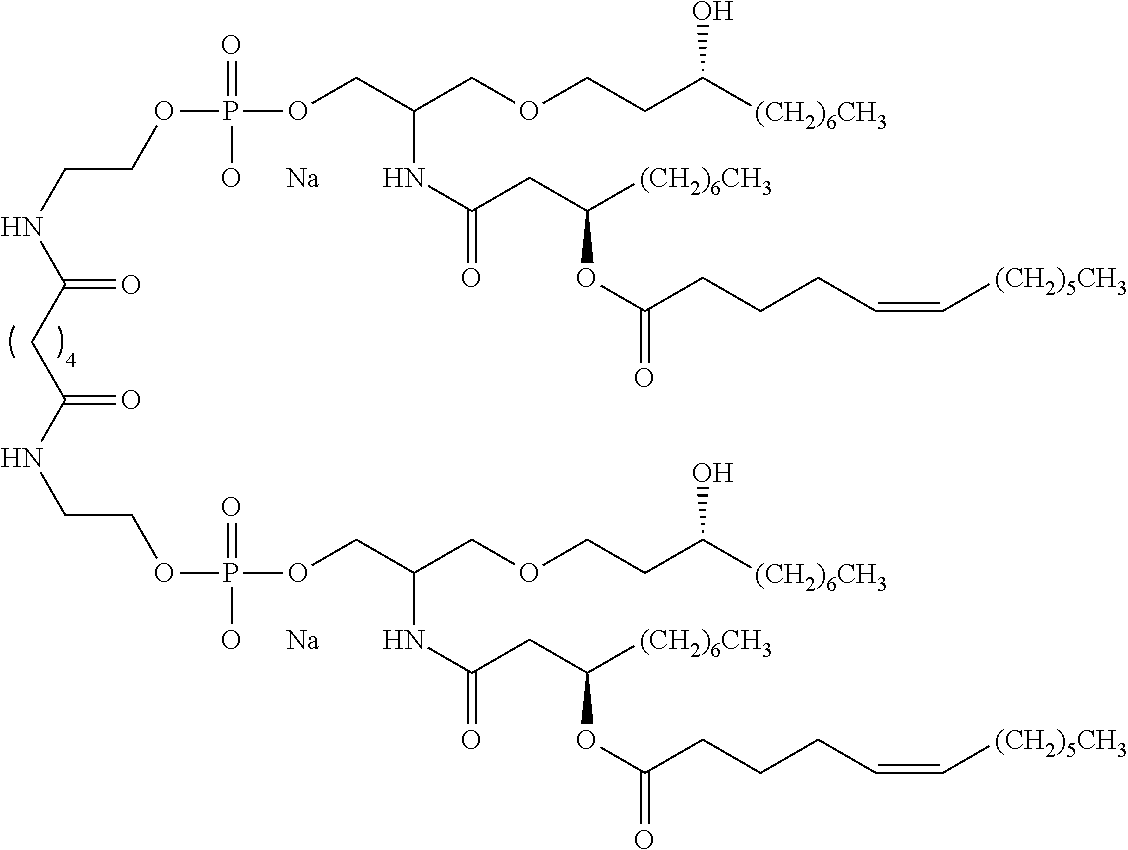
C(C(NCCOP(OCC(COCCC([(CH2)6CH3])O)NC(=O)CC([(CH2)6CH3])OC(=O)CCCC=C[(CH2)5CH3])(=O)[O      Na])=O)C(NCCOP(OCC(COCCC([(CH2)6CH3])O)NC(=O)CC([(CH2)6CH3])OC(=O)CCCC=C[(CH2)5CH3])(=O)[O      Na])=O
